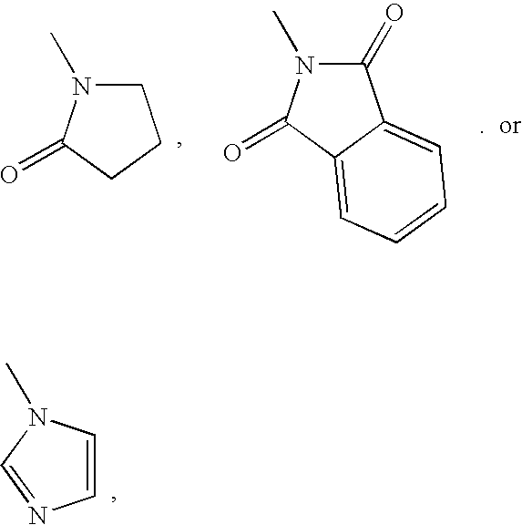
C1=CN(C)C=N1.C1N(C)C(=O)CC1.C1(=O)N(C)C(=O)C2=CC=CC=C12
